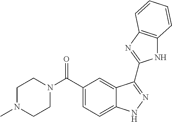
C1(C(N2CCN(C)CC2)=O)=CC=C2C(=C1)C(C1=NC3=C(N1)C=CC=C3)=NN2
